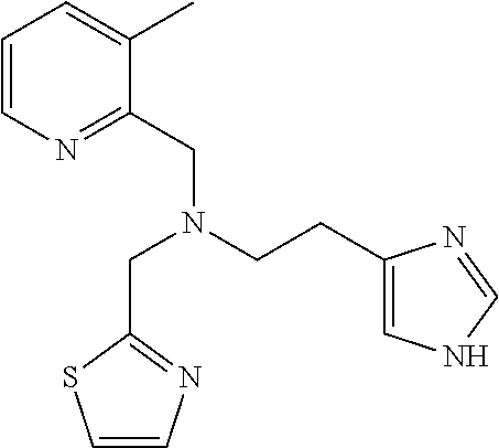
C1=CN=C(CN(CCC2=CNC=N2)CC2=NC=CS2)C(C)=C1
